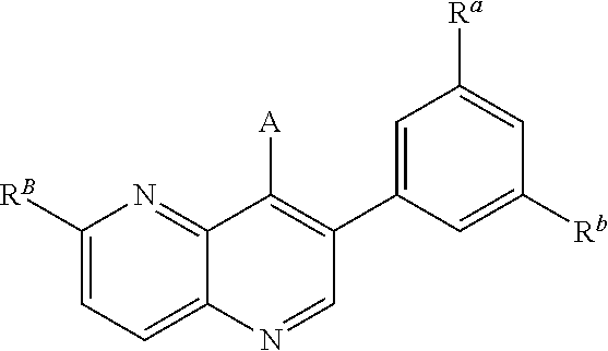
C1([RB])=CC=C2C(=N1)C([A])=C(C1=CC([Ra])=CC([Rb])=C1)C=N2
